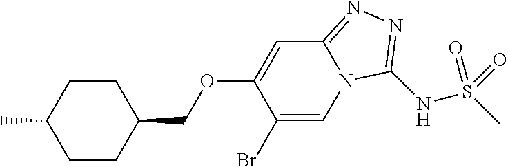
C1(Br)=CN2C(=NN=C2NS(C)(=O)=O)C=C1OCC1CCC(C)CC1
